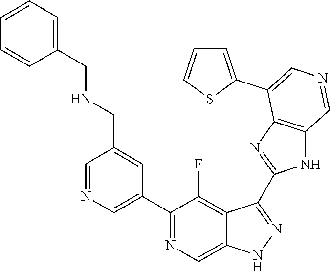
C1(C2=CN=CC(CNCC3=CC=CC=C3)=C2)=NC=C2C(=C1F)C(C1=NC3=C(N1)C=NC=C3C1=CC=CS1)=NN2
